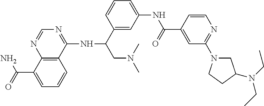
C12=C(C(NC(CN(C)C)C3=CC(NC(=O)C4=CC(N5CC(N(CC)CC)CC5)=NC=C4)=CC=C3)=NC=N1)C=CC=C2C(=O)N
